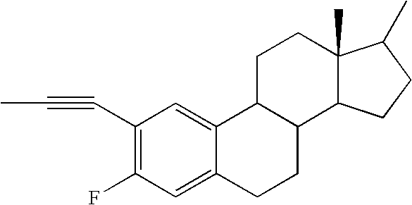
C1(C#CC)=C(F)C=C2C(=C1)C1C(CC2)C2C(C)(CC1)C(C)CC2
